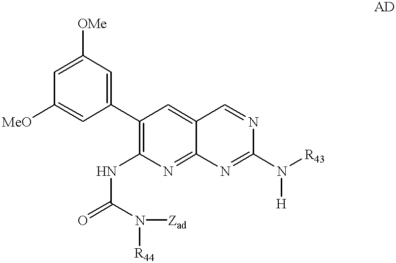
C1=C([OMe])C=C(C2=C(NC(=O)N([R44])[Zad])N=C3C(=C2)C=NC(N([R43])[H])=N3)C=C1[MeO]
